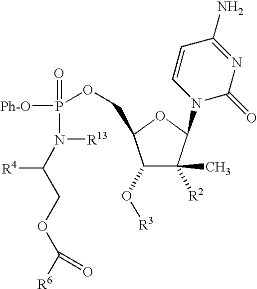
C1(O[R3])C(C)([R2])C(N2C(=O)N=C(N)C=C2)OC1COP([Ph-O])(=O)N([R13])C(COC([R6])=O)[R4]
